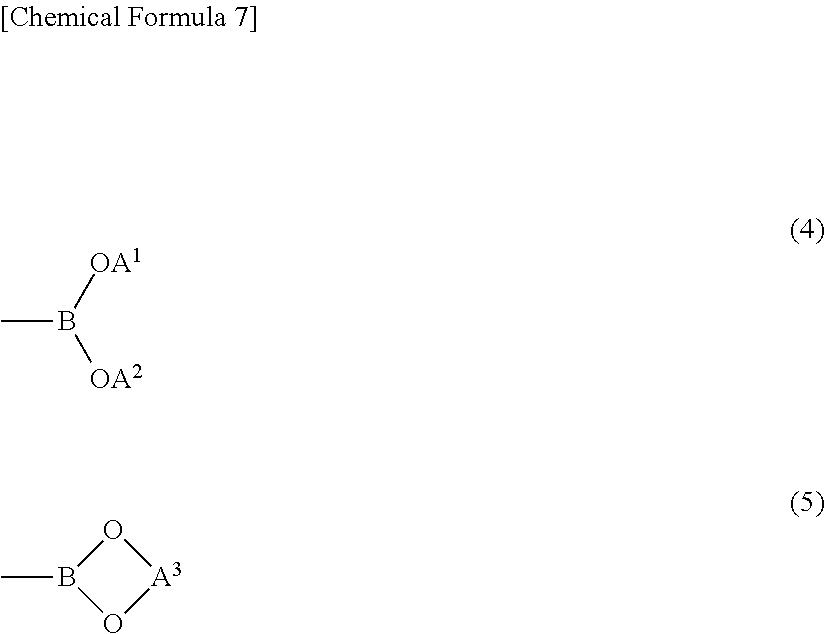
CB([OA1])[OA2].O1[A3]OB1C
